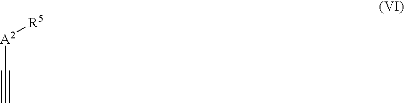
[A2](C#C)[R5]
